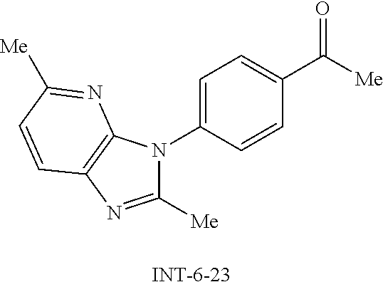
C1([Me])=NC2=C(N1C1=CC=C(C([Me])=O)C=C1)N=C([Me])C=C2
